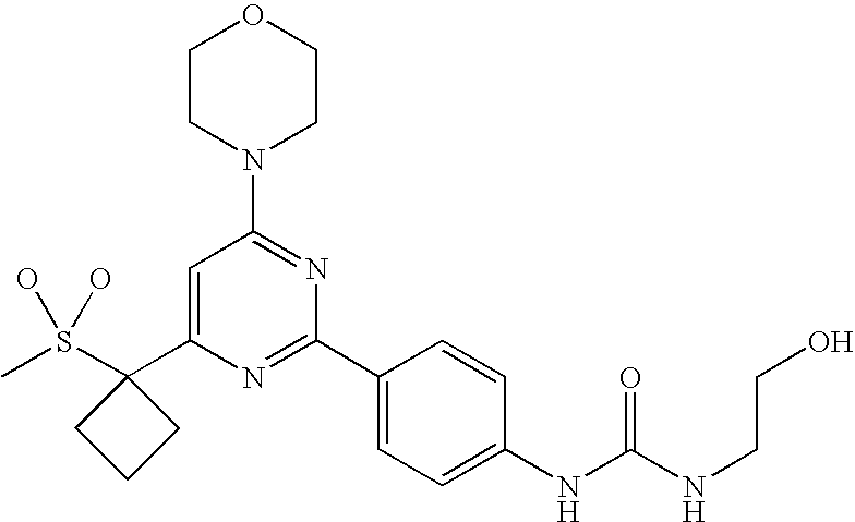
CS(O)(O)C1(C2=CC(N3CCOCC3)=NC(C3=CC=C(NC(NCCO)=O)C=C3)=N2)CCC1
